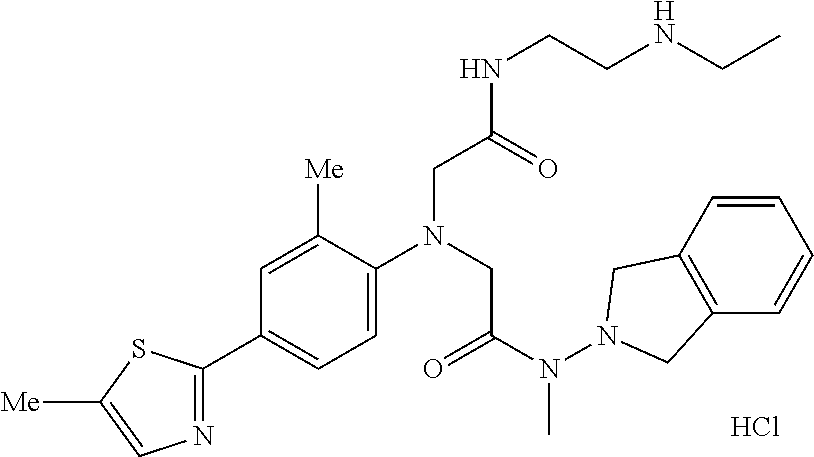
C1(C2=NC=C([Me])S2)=CC=C(N(CC(N(N2CC3=C(C2)C=CC=C3)C)=O)CC(NCCNCC)=O)C([Me])=C1.Cl
